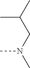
C(N(C)C)C(C)C
